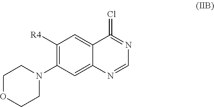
C1OCCN(C2=C([R4])C=C3C(=C2)N=CN=C3=Cl)C1
